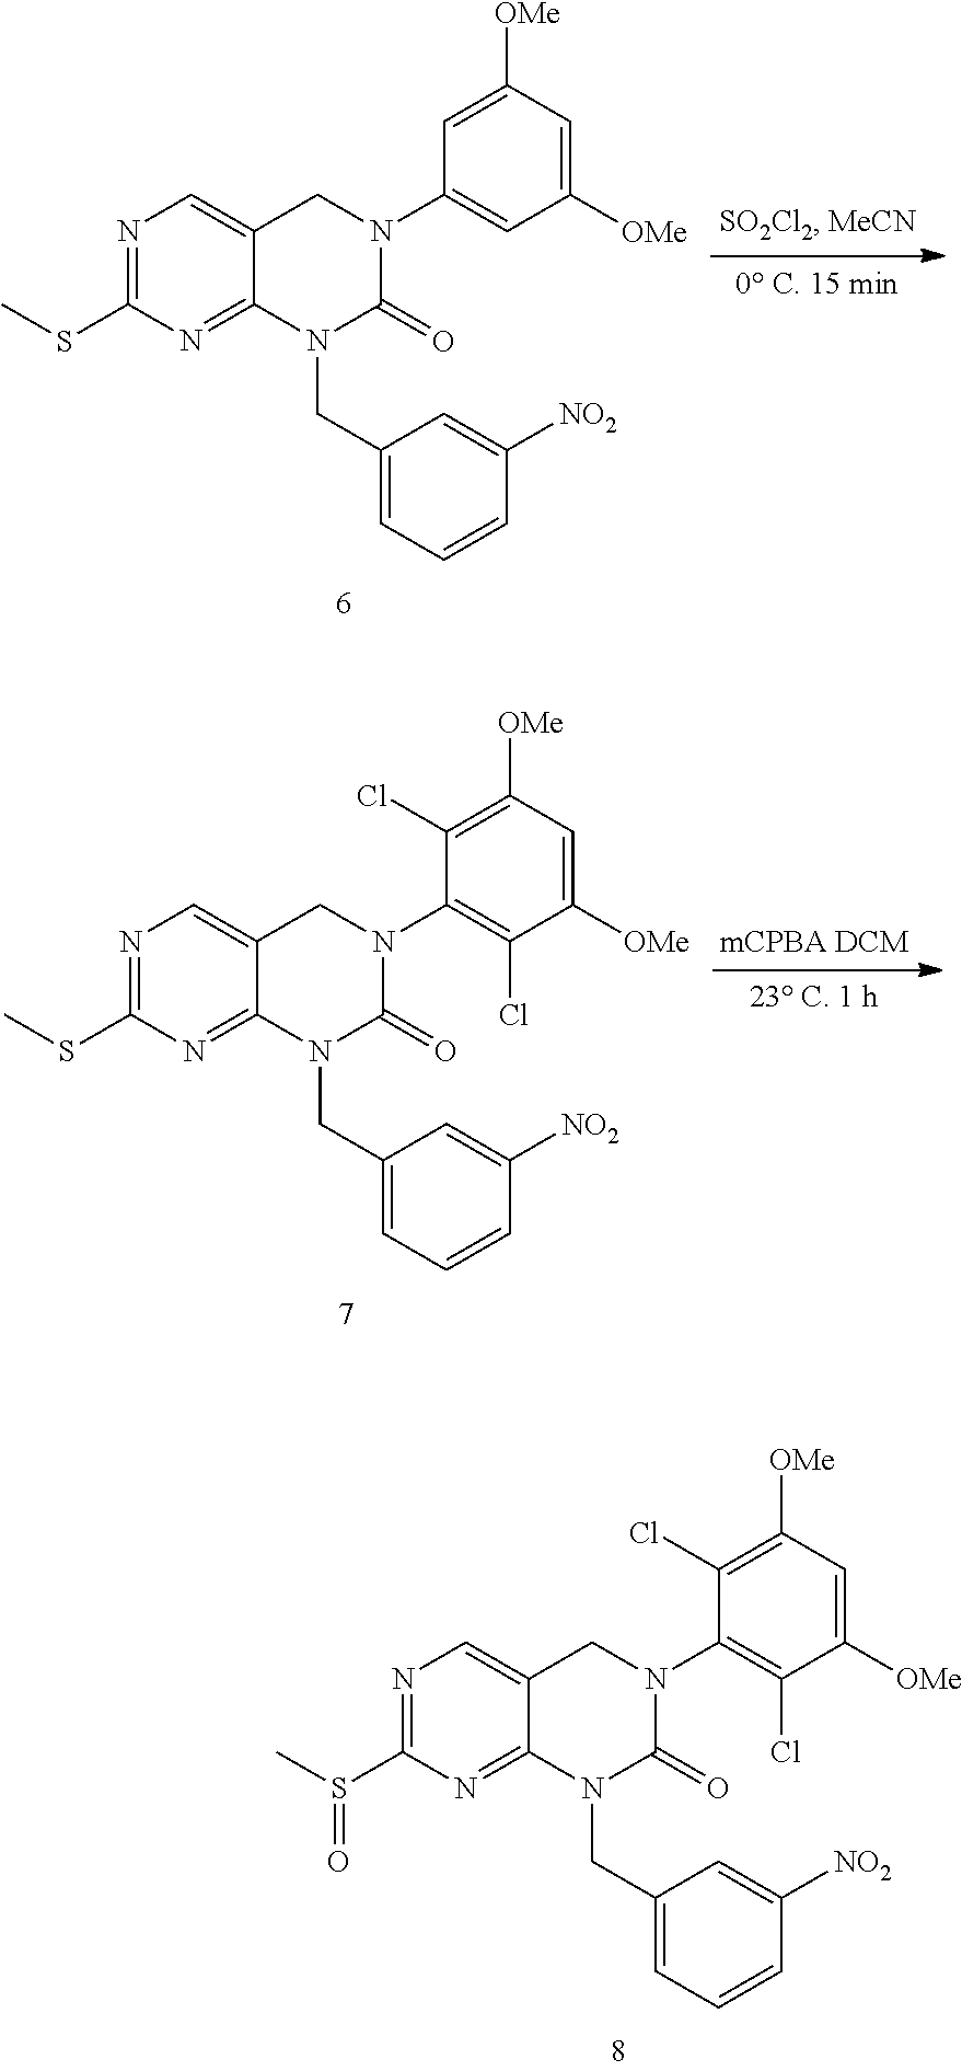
N1=C(S(C)=O)N=C2C(=C1)CN(C1=C(Cl)C([OMe])=CC([OMe])=C1Cl)C(=O)N2CC1=CC=CC([NO2])=C1.N1=C(SC)N=C2C(=C1)CN(C1=CC([OMe])=CC([OMe])=C1)C(=O)N2CC1=CC=CC([NO2])=C1.N1=C(SC)N=C2C(=C1)CN(C1=C(Cl)C([OMe])=CC([OMe])=C1Cl)C(=O)N2CC1=CC=CC([NO2])=C1
